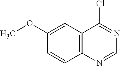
C1=CC2=C(C=C1OC)C(Cl)=NC=N2
